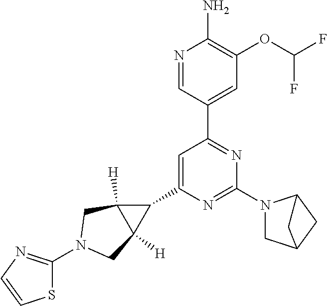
N1=CC(C2=NC(N3CC4CC3C4)=NC(C3C4([H])C3([H])CN(C3=NC=CS3)C4)=C2)=CC(OC(F)F)=C1N
